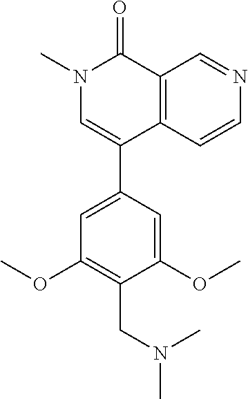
C1(OC)=C(CN(C)C)C(OC)=CC(C2=CN(C)C(=O)C3=C2C=CN=C3)=C1
